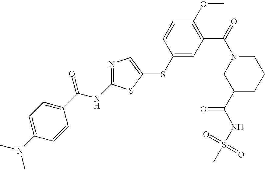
C1=C(N(C)C)C=CC(C(NC2=NC=C(SC3=CC(C(=O)N4CC(C(NS(C)(=O)=O)=O)CCC4)=C(OC)C=C3)S2)=O)=C1
